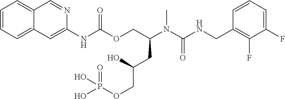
C1=CC(CNC(N(C(COC(NC2=CC3=CC=CC=C3C=N2)=O)CC(COP(=O)(O)O)O)C)=O)=C(F)C(F)=C1
